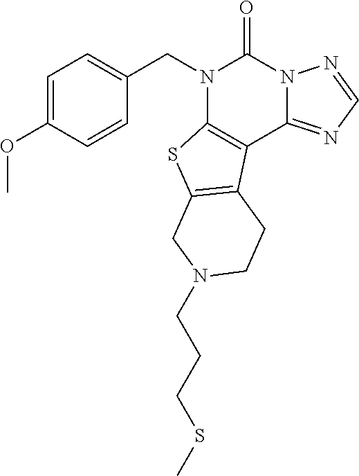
C1=C(OC)C=CC(CN2C3=C(C4=NC=NN4C2=O)C2=C(S3)CN(CCCSC)CC2)=C1
